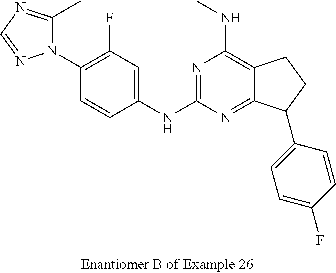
C1(N2C(C)=NC=N2)=C(F)C=C(NC2=NC(NC)=C3C(=N2)C(C2=CC=C(F)C=C2)CC3)C=C1
